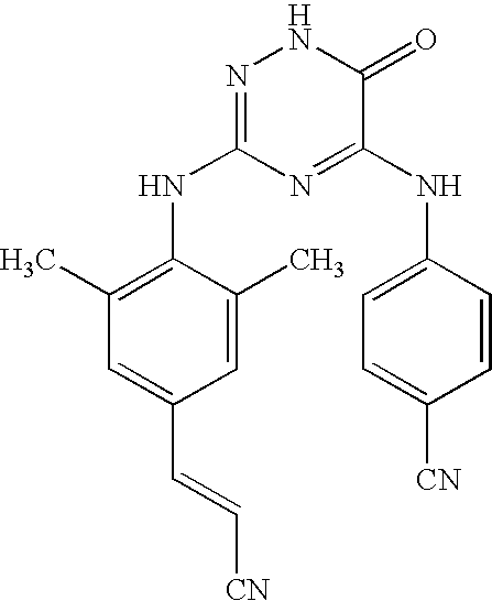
C1=C(C)C(NC2=NNC(=O)C(NC3=CC=C([CN])C=C3)=N2)=C(C)C=C1C=C[CN]
